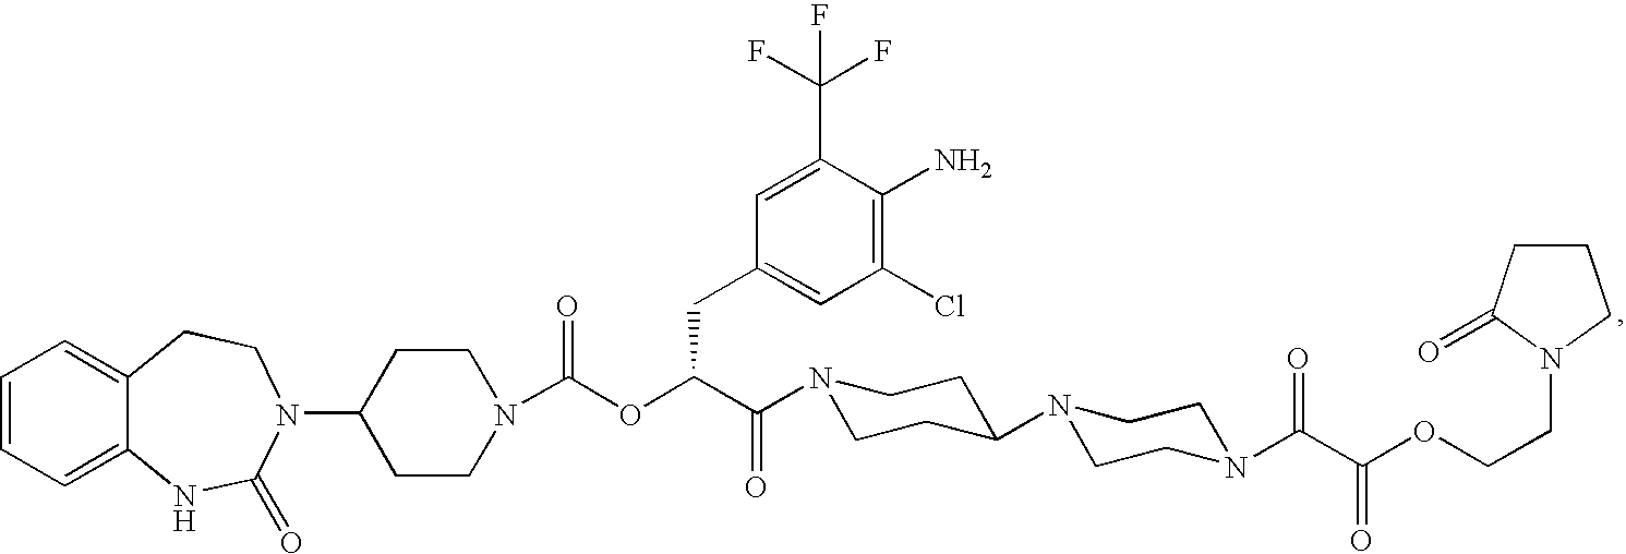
C1=CC=C2C(=C1)CCN(C1CCN(C(OC(C(=O)N3CCC(N4CCN(C(C(OCCN5C(=O)CCC5)=O)=O)CC4)CC3)CC3=CC(Cl)=C(N)C(C(F)(F)F)=C3)=O)CC1)C(=O)N2
